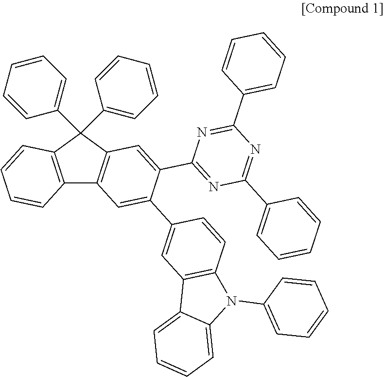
C12=C(C=CC=C1)C(C1=CC=CC=C1)(C1=CC=CC=C1)C1=C2C=C(C2=CC3=C(C=C2)N(C2=CC=CC=C2)C2=CC=CC=C32)C(C2=NC(C3=CC=CC=C3)=NC(C3=CC=CC=C3)=N2)=C1
